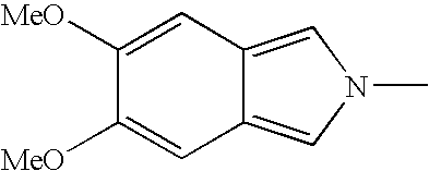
C1=C([MeO])C([MeO])=CC2=CN(C)C=C12
